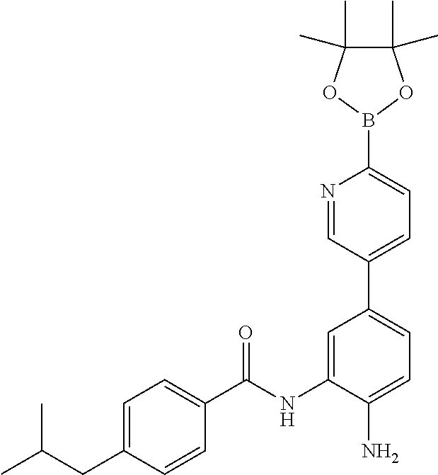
C1=C(CC(C)C)C=CC(C(NC2=CC(C3=CC=C(B4OC(C)(C)C(C)(C)O4)N=C3)=CC=C2N)=O)=C1
